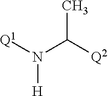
CC([Q2])N([Q1])[H]
